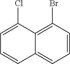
C12=C(Br)C=CC=C1C=CC=C2Cl
